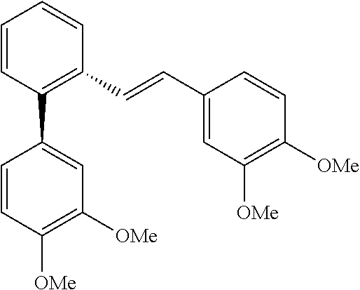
C1=CC(C2=CC([OMe])=C([OMe])C=C2)=C(C=CC2=CC([OMe])=C([OMe])C=C2)C=C1
